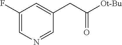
C1(F)=CN=CC(CC([Ot-Bu])=O)=C1
